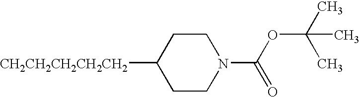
[CH2CH2CH2CH2CH2]C1CCN(C(OC(C)(C)C)=O)CC1
